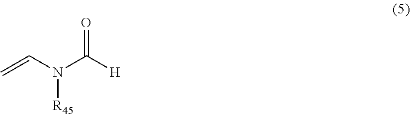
O=C([H])N(C=C)[R45]
